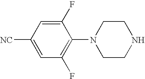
C1=C([NC])C=C(F)C(N2CCNCC2)=C1F
